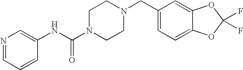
N1=CC=CC(NC(N2CCN(CC3=CC=C4C(=C3)OC(F)(F)O4)CC2)=O)=C1
